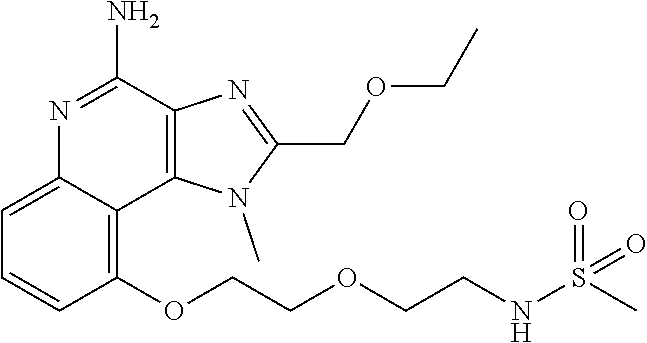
C1(OCCOCCNS(=O)(C)=O)=C2C(=CC=C1)N=C(N)C1=C2N(C)C(COCC)=N1
